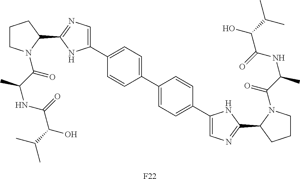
[F22].C1CN(C(C(C)NC(C(O)C(C)C)=O)=O)C(C2=NC=C(C3=CC=C(C4=CC=C(C5=CN=C(C6CCCN6C(C(NC(C(O)C(C)C)=O)C)=O)N5)C=C4)C=C3)N2)C1
